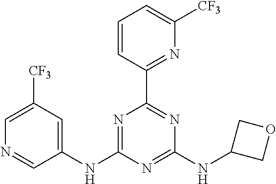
C1(NC2=NC(C3=NC([CF3])=CC=C3)=NC(NC3COC3)=N2)=CC([CF3])=CN=C1
